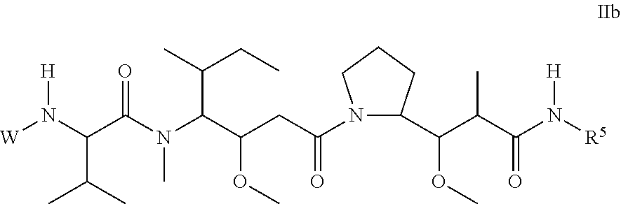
[W]N(C(C(N(C(C(CC(N1C(C(OC)C(C)C(=O)N([H])[R5])CCC1)=O)OC)C(CC)C)C)=O)C(C)C)[H]
